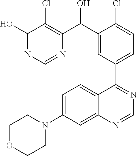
C1=C(N2CCOCC2)C=C2C(=C1)C(C1=CC=C(Cl)C(C(C3=C(Cl)C(O)=NC=N3)O)=C1)=NC=N2
